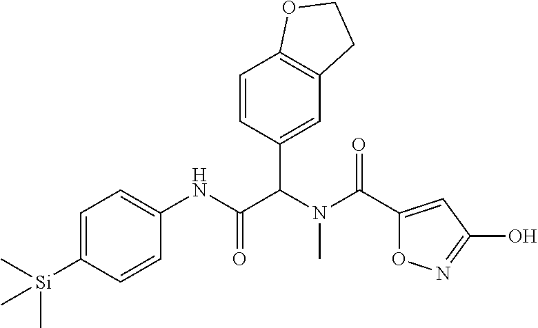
C1=C([Si](C)(C)C)C=CC(NC(C(N(C(=O)C2=CC(O)=NO2)C)C2=CC3=C(C=C2)OCC3)=O)=C1
